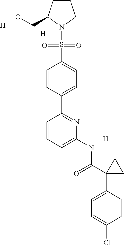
[H].[H].[H].C1CC(CO)N(S(=O)(=O)C2=CC=C(C3=NC(NC(=O)C4(C5=CC=C(Cl)C=C5)CC4)=CC=C3)C=C2)C1
